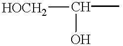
[HOCH2]C(C)O
